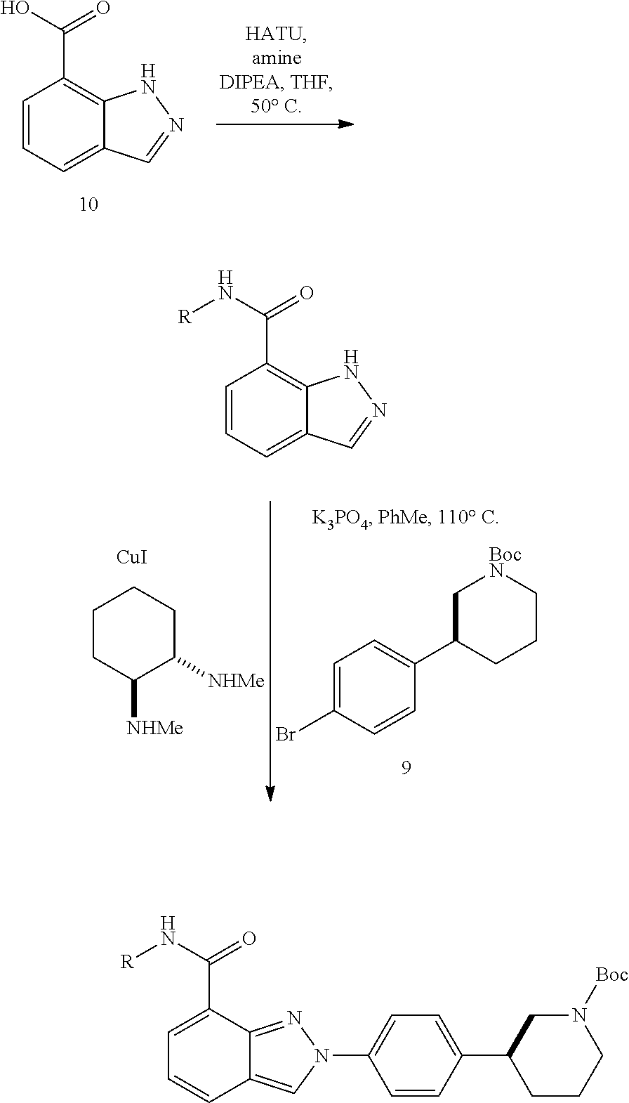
C1=CC=C2C(=C1C(O)=O)NN=C2.C1=CC=C2C(=C1C(N[R])=O)NN=C2.C1CC([NHMe])C([NHMe])CC1.[CuI].C1=C(Br)C=CC(C2CCC[BocN]C2)=C1.C1=C(C(N[R])=O)C2=NN(C3=CC=C(C4CCCN([Boc])C4)C=C3)C=C2C=C1
